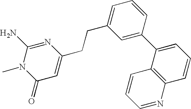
C1=C(CCC2=CC=CC(C3=CC=CC4=C3C=CC=N4)=C2)N=C(N)N(C)C1=O
